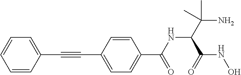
C1=CC(C#CC2=CC=C(C(=O)NC(C(=O)NO)C(N)(C)C)C=C2)=CC=C1
